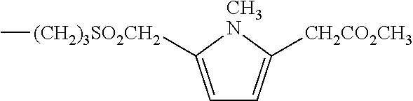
C1=C([(CH2)3SO2CH2]C)[CH3N]C([CH2CO2CH3])=C1
